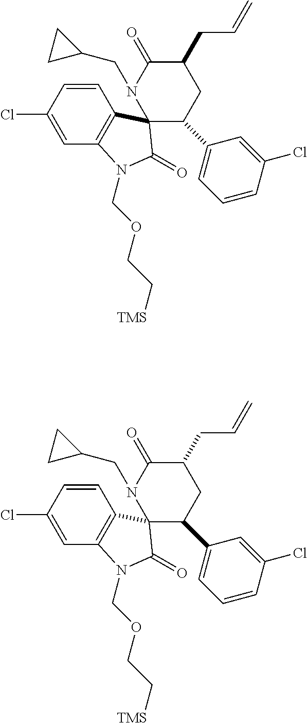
C1(C2=CC=CC(Cl)=C2)CC(CC=C)C(=O)N(CC2CC2)C12C1=C(C=C(Cl)C=C1)N(COCC[TMS])C2=O.C1(C2=CC=CC(Cl)=C2)CC(CC=C)C(=O)N(CC2CC2)C12C1=C(C=C(Cl)C=C1)N(COCC[TMS])C2=O
